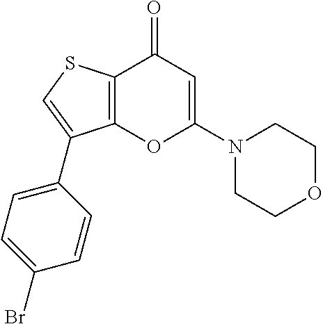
C12=C(C(=O)C=C(N3CCOCC3)O1)SC=C2C1=CC=C(Br)C=C1
